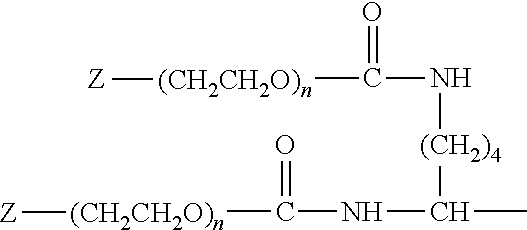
[(CH2)4](C(C)NC(=O)[(CH2CH2O)n][Z])NC(=O)[(CH2CH2O)n][Z]
